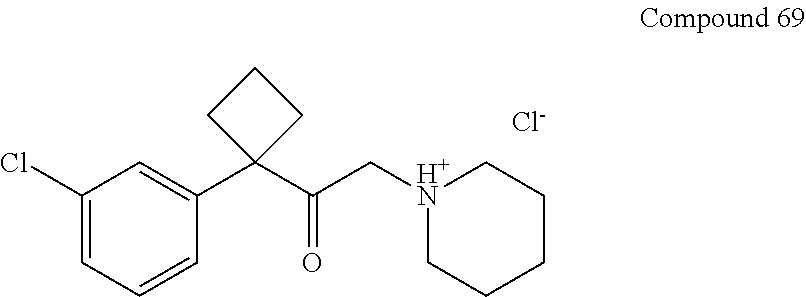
C1(Cl)=CC=CC(C2(C(C[H+N]3CCCCC3)=O)CCC2)=C1.[Cl-]
